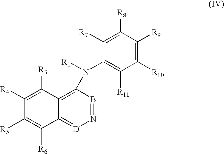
N1=BC(N([R1])C2=C([R11])C([R10])=C([R9])C([R8])=C2[R7])=C2C(=[D]1)C([R6])=C([R5])C([R4])=C2[R3]
